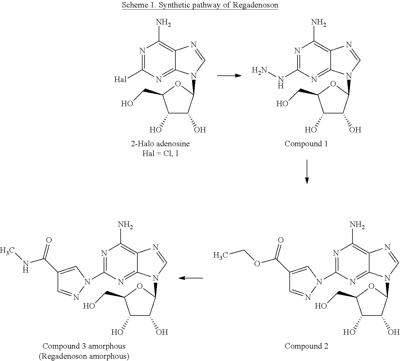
C1(C(OCC)=O)=CN(C2=NC(N)=C3C(=N2)N(C2C(O)C(O)C(CO)O2)C=N3)N=C1.C1(C(NC)=O)=CN(C2=NC(N)=C3C(=N2)N(C2C(O)C(O)C(CO)O2)C=N3)N=C1.N1=C([Hal])N=C2C(=C1N)N=CN2C1C(O)C(O)C(CO)O1.N1=C(NN)N=C2C(=C1N)N=CN2C1C(O)C(O)C(CO)O1
